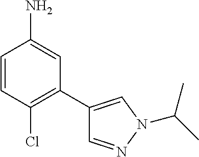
C1=CC(Cl)=C(C2=CN(C(C)C)N=C2)C=C1N
